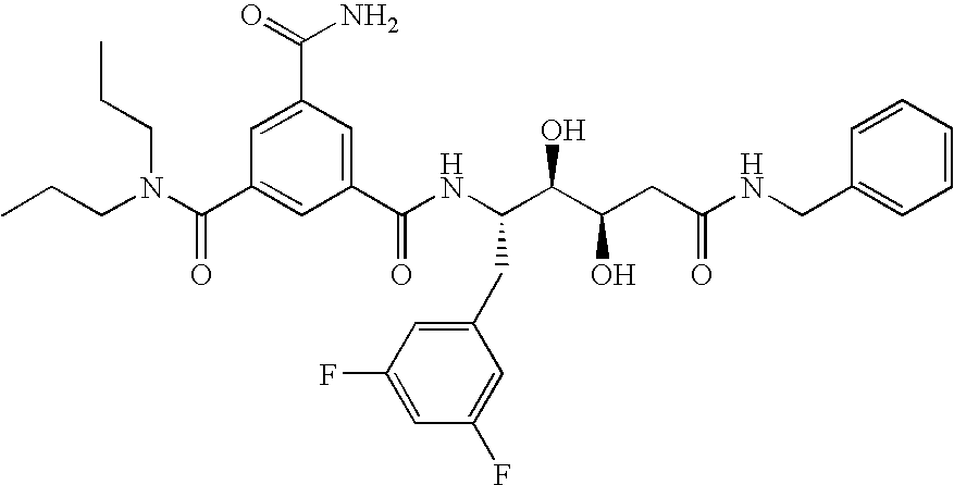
CCCN(C(C1=CC(C(NC(C(C(CC(NCC2=CC=CC=C2)=O)O)O)CC2=CC(F)=CC(F)=C2)=O)=CC(C(=O)N)=C1)=O)CCC
